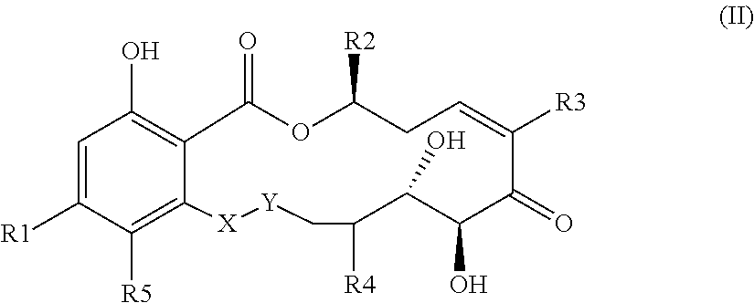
C1=C([R1])C([R5])=C2C(=C1O)C(=O)OC([R2])CC=C([R3])C(=O)C(O)C(O)C([R4])C[Y][X]2
